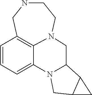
C1=CC=C2C3=C1CNCCN3CC1N2CC2C1C2
